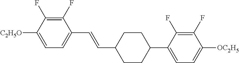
C1(F)=C(F)C([C2H5O])=CC=C1C=CC1CCC(C2=CC=C([OC2H5])C(F)=C2F)CC1
